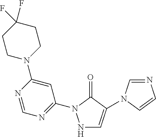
C1=C(N2CCC(F)(F)CC2)N=CN=C1N1NC=C(N2C=NC=C2)C1=O
